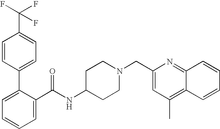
C1=CC(C2=CC=CC=C2C(NC2CCN(CC3=CC(C)=C4C(=N3)C=CC=C4)CC2)=O)=CC=C1C(F)(F)F
